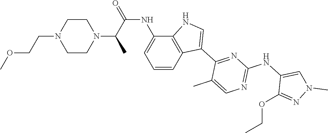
N1=C(NC2=CN(C)N=C2OCC)N=C(C2=CNC3=C2C=CC=C3NC(=O)C(C)N2CCN(CCOC)CC2)C(C)=C1
